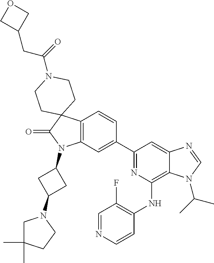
C12=C(C=C(C3=NC(NC4=C(F)C=NC=C4)=C4C(=C3)N=CN4C(C)C)C=C1)N(C1CC(N3CC(C)(C)CC3)C1)C(=O)C21CCN(C(=O)CC2COC2)CC1
